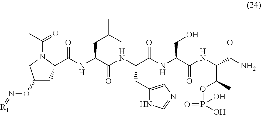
C1C(C(NC(C(=O)NC(C(NC(C(NC(C(N)=O)C(C)OP(=O)(O)O)=O)CO)=O)CC2=CN=CN2)CC(C)C)=O)N(C(C)=O)CC1ON=[R1]
